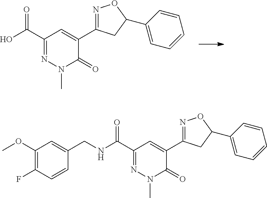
C1(C2=NOC(C3=CC=CC=C3)C2)=CC(C(O)=O)=NN(C)C1=O.C1(C2=NOC(C3=CC=CC=C3)C2)=CC(C(NCC2=CC(OC)=C(F)C=C2)=O)=NN(C)C1=O
